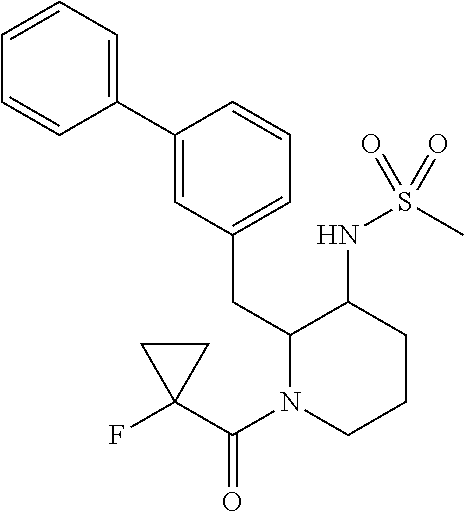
C1=CC=C(C2=CC(CC3N(C(=O)C4(F)CC4)CCCC3NS(C)(=O)=O)=CC=C2)C=C1
